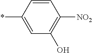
C1=C(*)C=CC([NO2])=C1O
